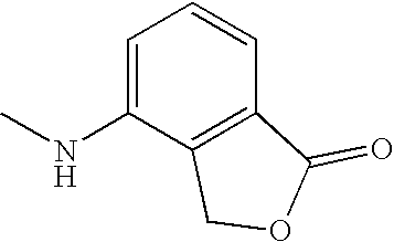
C1=C(NC)C2=C(C=C1)C(=O)OC2
